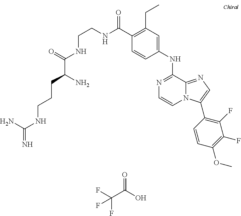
C1(CC)=C(C(NCCNC(C(CCCNC(=N)N)N)=O)=O)C=CC(NC2=NC=CN3C2=NC=C3C2=C(F)C(F)=C(OC)C=C2)=C1.O=C(O)C(F)(F)F
